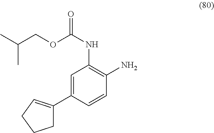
C1=C(C2=CCCC2)C=CC(N)=C1NC(=O)OCC(C)C
